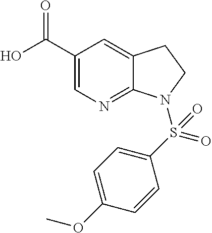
C1(C(O)=O)=CN=C2C(=C1)CCN2S(C1=CC=C(OC)C=C1)(=O)=O
